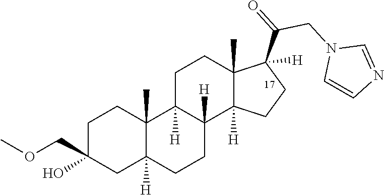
C1C(COC)(O)CC2([H])C(C)(C1)C1([H])C([H])(CC2)C2([H])C(C)(CC1)C(C(CN1C=CN=C1)=O)([H])CC2
